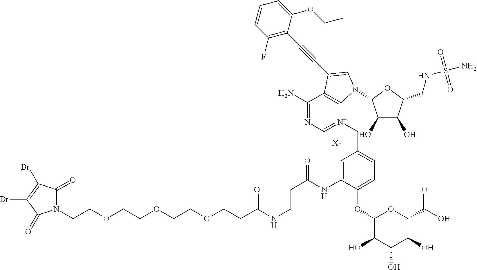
N1(CCOCCOCCOCCC(NCCC(=O)NC2=CC(C[N+]3=CN=C(N)C4=C3N(C3C(O)C(O)C(CNS(N)(=O)=O)O3)C=C4C#CC3=C(F)C=CC=C3OCC)=CC=C2OC2C(O)C(O)C(O)C(C(O)=O)O2)=O)C(=O)C(Br)=C(Br)C1=O.[X-]
